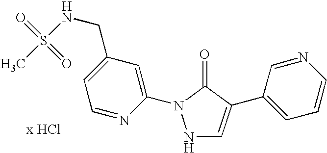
N1C=C(C2=CC=CN=C2)C(=O)N1C1=CC(CNS(=O)(=O)C)=CC=N1
